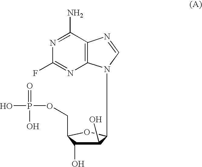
C1(O)C(O)C(COP(O)(=O)O)OC1N1C2=C(C(N)=NC(F)=N2)N=C1
